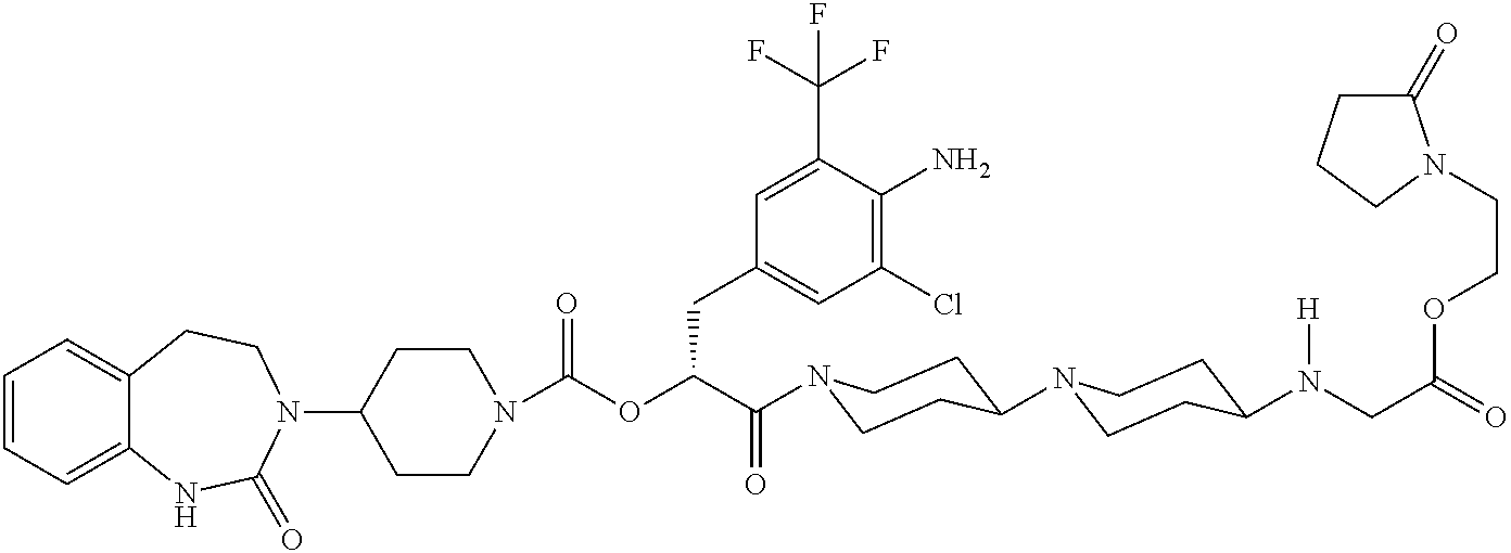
C1(N2CCC3=CC=CC=C3NC2=O)CCN(C(OC(C(=O)N2CCC(N3CCC(N(CC(=O)OCCN4C(=O)CCC4)[H])CC3)CC2)CC2=CC(Cl)=C(N)C(C(F)(F)F)=C2)=O)CC1
